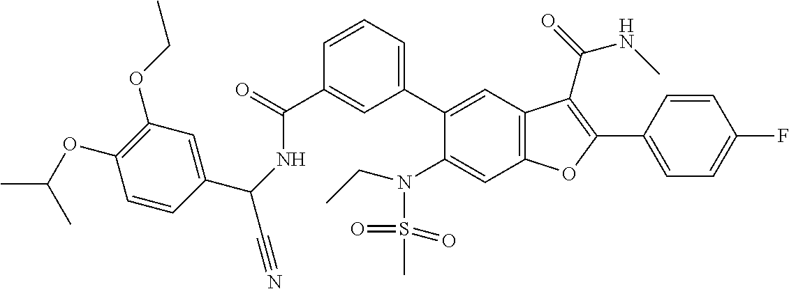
C1=CC=C(C2=CC3=C(C=C2N(S(=O)(=O)C)CC)OC(C2=CC=C(F)C=C2)=C3C(=O)NC)C=C1C(=O)NC(C#N)C1=CC(OCC)=C(OC(C)C)C=C1
